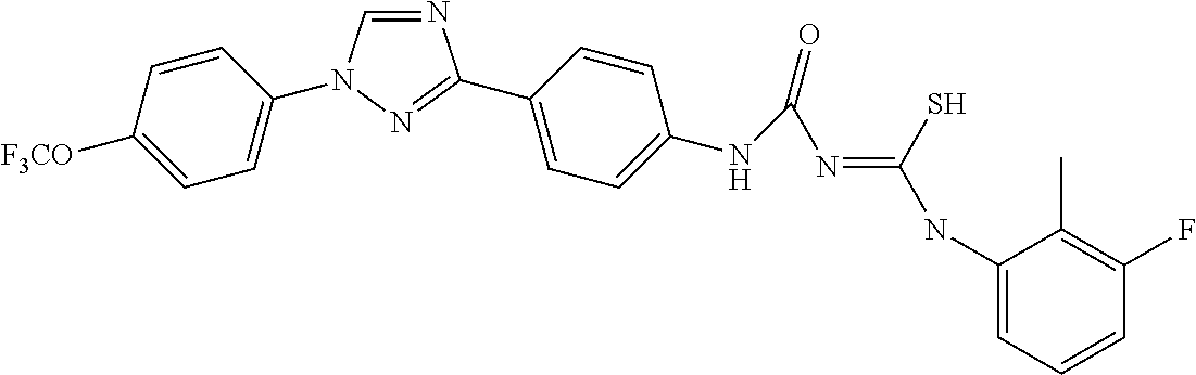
N1=CN(C2=CC=C([F3CO])C=C2)N=C1C1=CC=C(NC(=O)N=C(NC2=CC=CC(F)=C2C)S)C=C1
